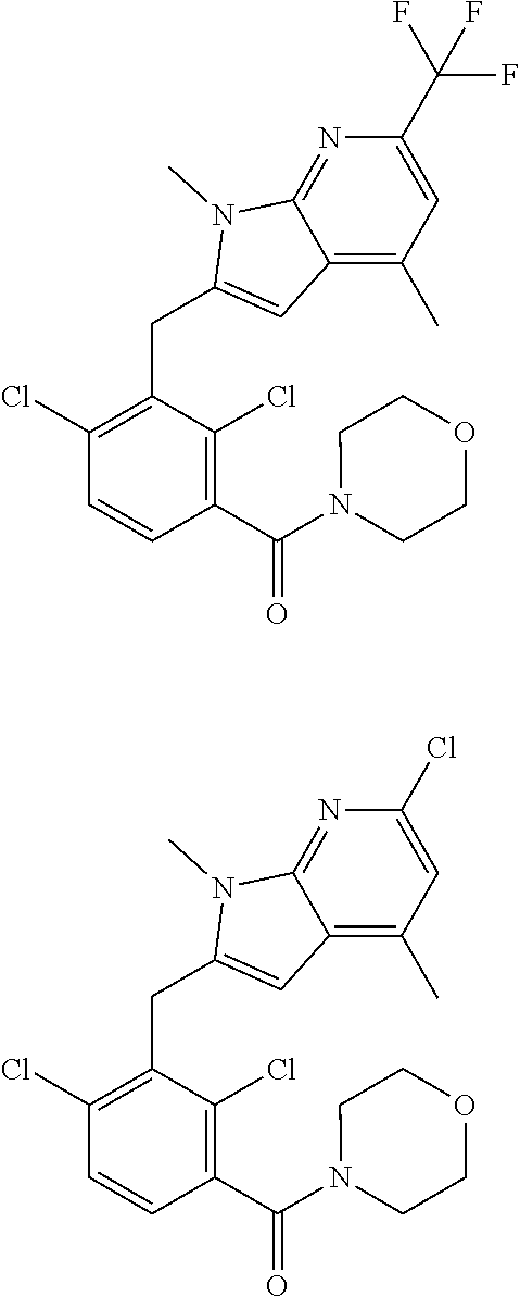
C1(Cl)=C(CC2=CC3=C(C)C=C(C(F)(F)F)N=C3N2C)C(Cl)=C(C(N2CCOCC2)=O)C=C1.C1(Cl)=C(CC2=CC3=C(C)C=C(Cl)N=C3N2C)C(Cl)=C(C(N2CCOCC2)=O)C=C1
